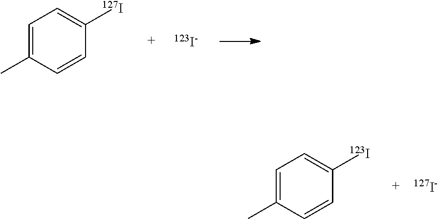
C1=C(C)C=CC([127I])=C1.[123I-].C1=C(C)C=CC([123I])=C1.[127I-]
